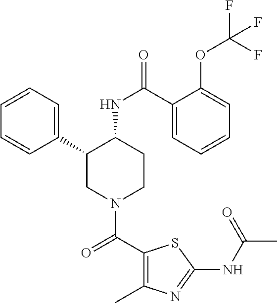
C1=CC=C(C2CN(C(C3=C(C)N=C(NC(=O)C)S3)=O)CCC2NC(=O)C2=CC=CC=C2OC(F)(F)F)C=C1
